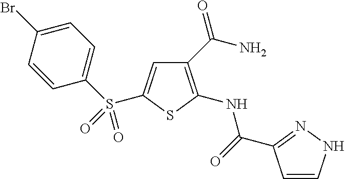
C1(C(N)=O)=C(NC(=O)C2=NNC=C2)SC(S(C2=CC=C(Br)C=C2)(=O)=O)=C1
